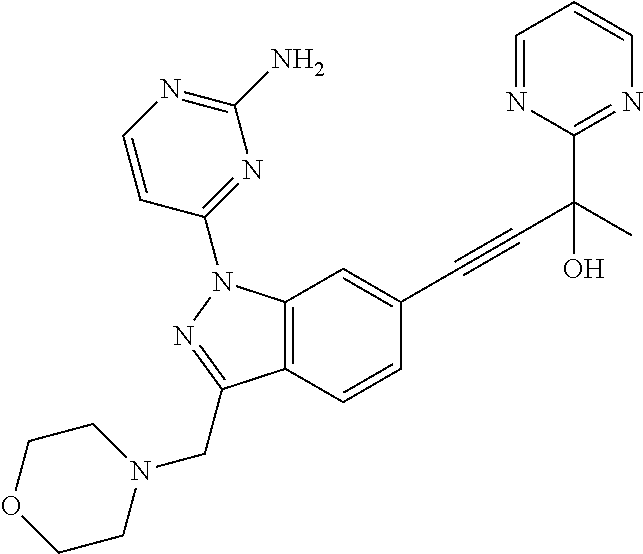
C12=C(C=CC(C#CC(C)(C3=NC=CC=N3)O)=C1)C(CN1CCOCC1)=NN2C1=NC(N)=NC=C1
